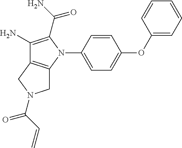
C1(N)=C(C(N)=O)N(C2=CC=C(OC3=CC=CC=C3)C=C2)C2=C1CN(C(C=C)=O)C2
